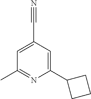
C1=C(C#N)C=C(C2CCC2)N=C1C
